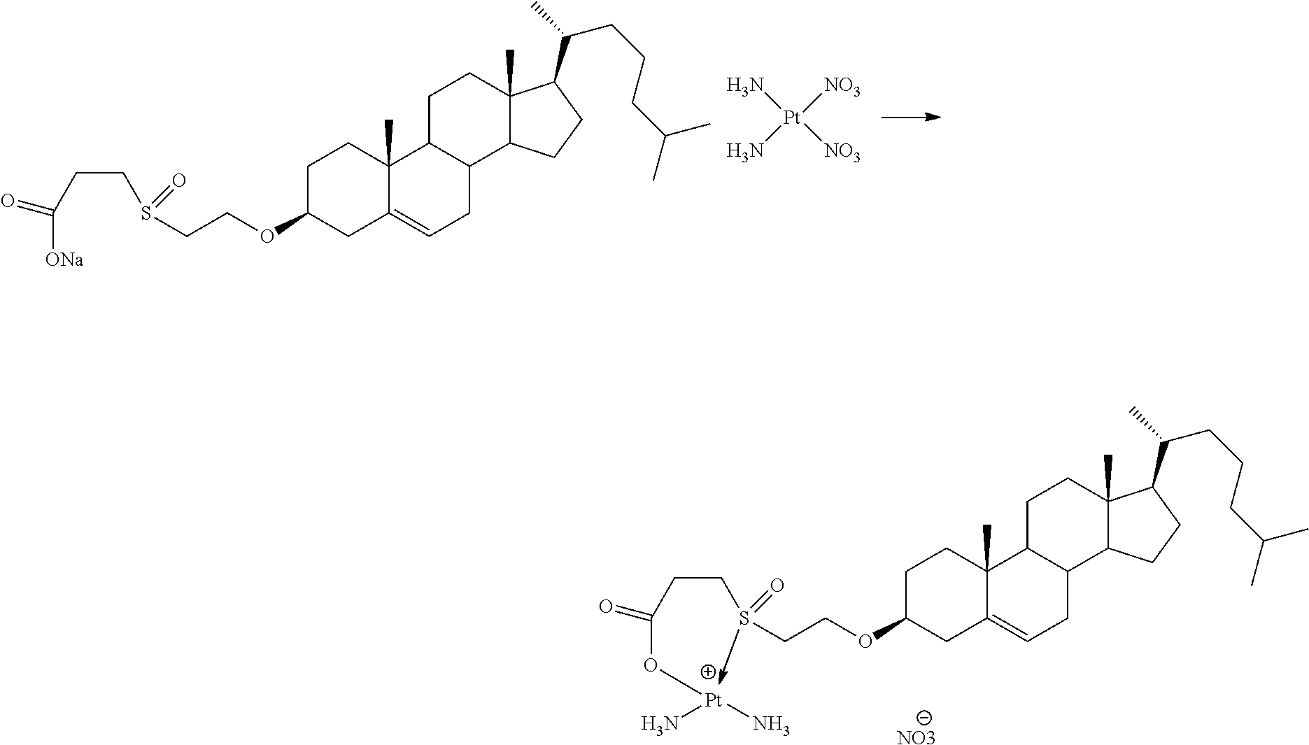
N[Pt]([NO3])(N)[NO3].C1C(OCCS(CCC([ONa])=O)=O)CC2=CCC3C(C2(C)C1)CCC1(C)C3CCC1C(C)CCCC(C)C.C1C(OCCS(CCC(O[Pt](N)N)=O)=O)CC2=CCC3C(C2(C)C1)CCC1(C)C3CCC1C(C)CCCC(C)C.[NO3]
